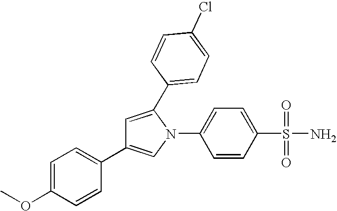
C1=C(S(N)(=O)=O)C=CC(N2C(C3=CC=C(Cl)C=C3)=CC(C3=CC=C(OC)C=C3)=C2)=C1
